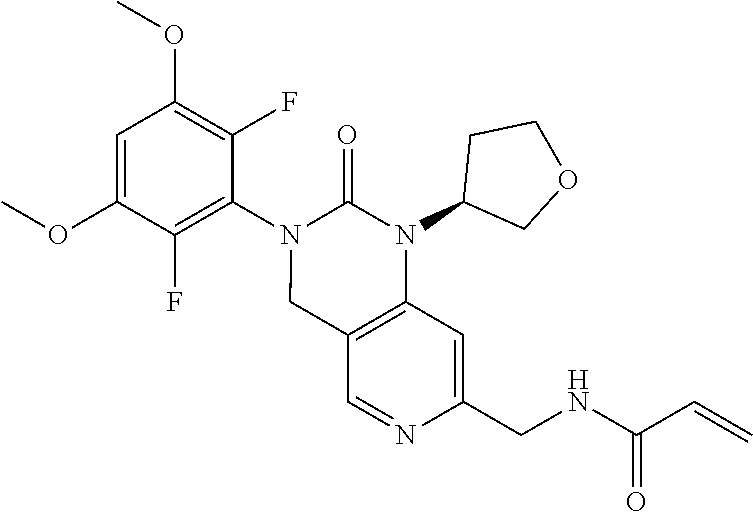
C1=C(OC)C(F)=C(N2CC3=C(N(C4COCC4)C2=O)C=C(CNC(C=C)=O)N=C3)C(F)=C1OC
